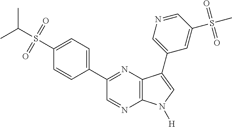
CC(S(=O)(=O)C1=CC=C(C2=NC3=C(N=C2)N([H])C=C3C2=CN=CC(S(=O)(=O)C)=C2)C=C1)C
